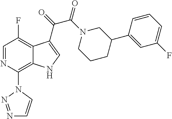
C1=NC(N2C=CN=N2)=C2C(=C1F)C(C(C(=O)N1CCCC(C3=CC(F)=CC=C3)C1)=O)=CN2
